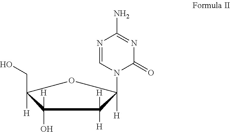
C1(O)([H])C([H])(CO)OC([H])(N2C(=O)N=C(N)N=C2)C1([H])[H]
